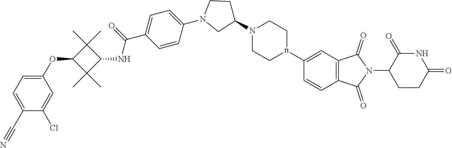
C1(N2CC(N3CCn(C4=CC5=C(C=C4)C(=O)N(C4CCC(=O)NC4=O)C5=O)CC3)CC2)=CC=C(C(=O)NC2C(C)(C)C(OC3=CC=C(C#N)C(Cl)=C3)C2(C)C)C=C1
